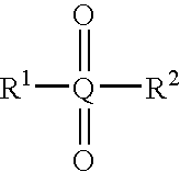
O=[Q](=O)([R2])[R1]
